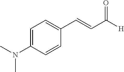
C1=C(N(C)C)C=CC(C=CC([H])=O)=C1
